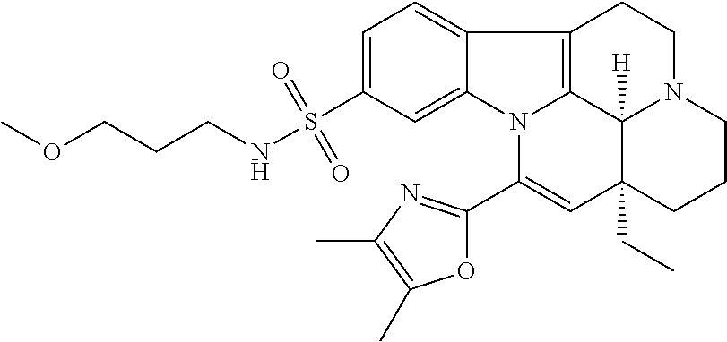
C1=C(S(NCCCOC)(=O)=O)C=C2C(=C1)C1=C3N2C(C2=NC(C)=C(C)O2)=CC2(CC)C3([H])N(CC1)CCC2
